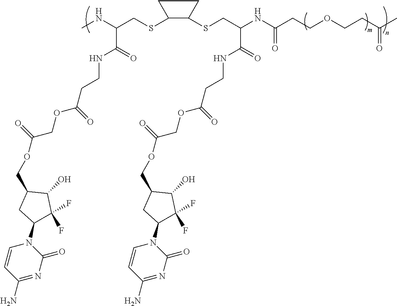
CNC(CSC1C(SCC(NC(CCOCCC(C)=O)=O)C(NCCC(=O)OCC(OCC2CC(N3C(=O)N=C(N)C=C3)C(F)(F)C2O)=O)=O)CC1)C(NCCC(=O)OCC(OCC1CC(N2C(=O)N=C(N)C=C2)C(F)(F)C1O)=O)=O
